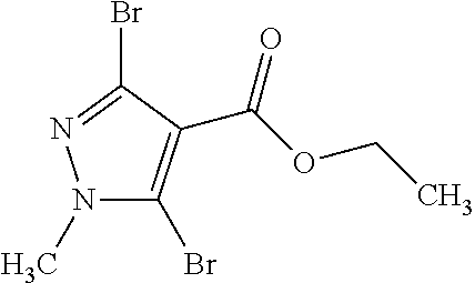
CN1C(Br)=C(C(OCC)=O)C(Br)=N1
